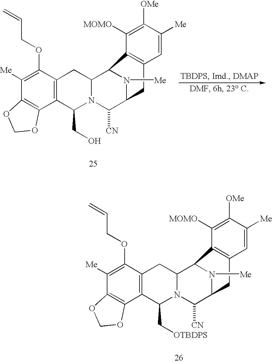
C1([Me])=C(OCC=C)C2=C(C3=C1OCO3)C(C[OTBDPS])N1C(C3N([Me])C(C1[CN])CC1=C3C([MOMO])=C([OMe])C([Me])=C1)C2.C1([Me])=C(OCC=C)C2=C(C3=C1OCO3)C(CO)N1C(C3N([Me])C(C1[CN])CC1=C3C([MOMO])=C([OMe])C([Me])=C1)C2
